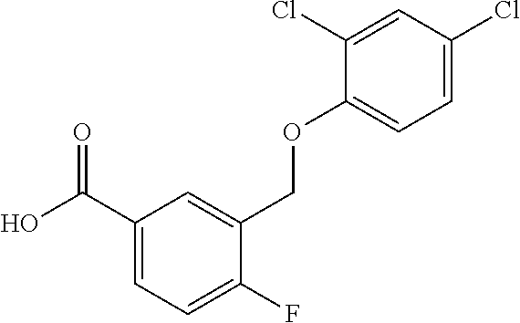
C1(C(O)=O)=CC=C(F)C(COC2=CC=C(Cl)C=C2Cl)=C1
